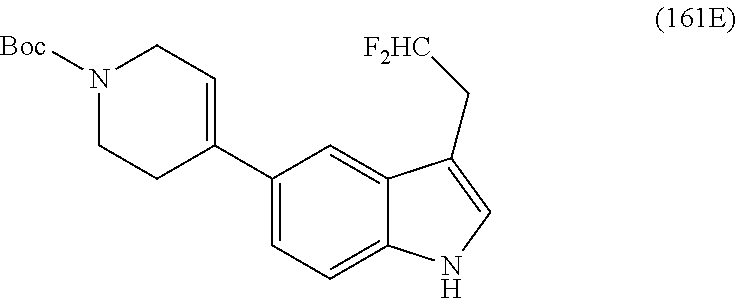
C1(C2=CC=C3C(=C2)C(C[F2HC])=CN3)=CCN([Boc])CC1
